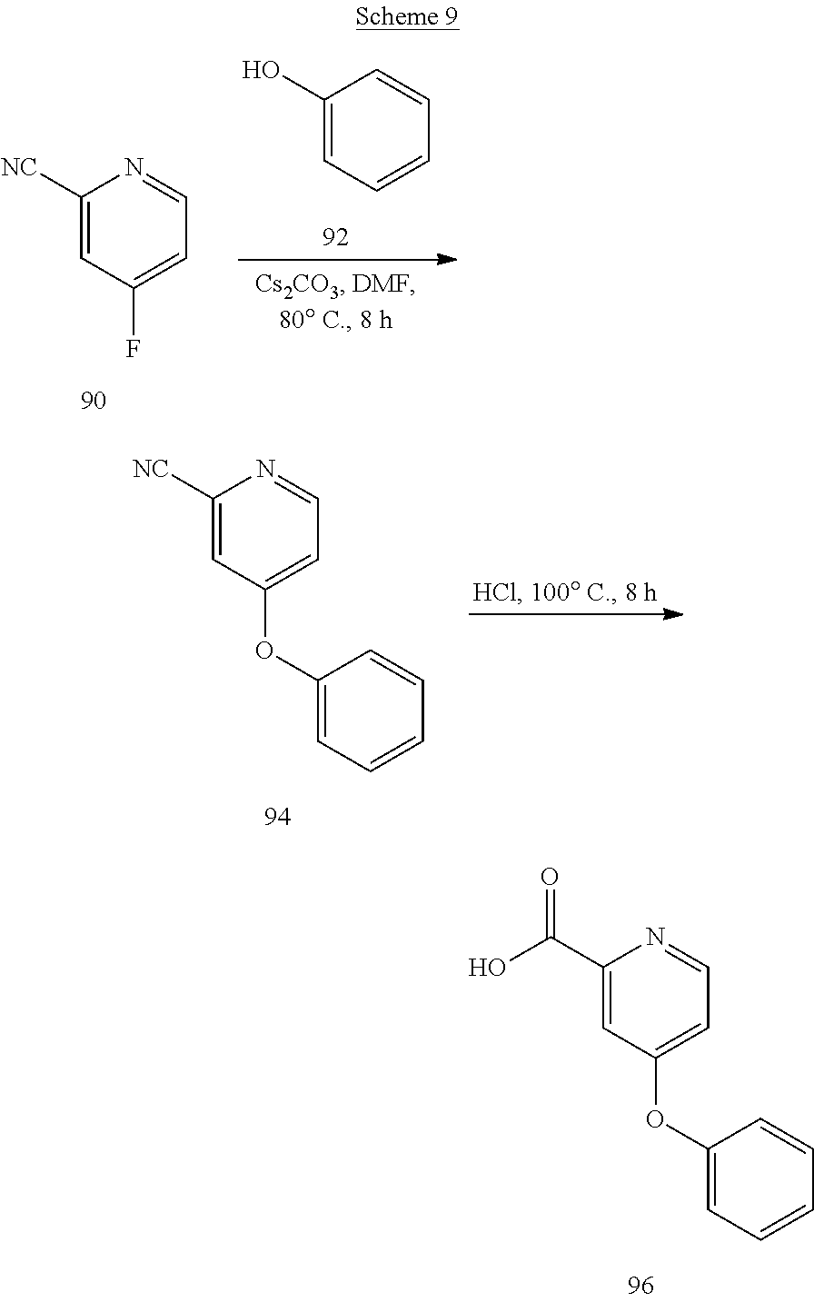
C1([NC])=CC(F)=CC=N1.C1(O)=CC=CC=C1.C1([NC])=CC(OC2=CC=CC=C2)=CC=N1.C1(C(O)=O)=CC(OC2=CC=CC=C2)=CC=N1
